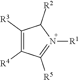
C1([R3])=C([R4])C([R5])=N([R1])C1[R2]
